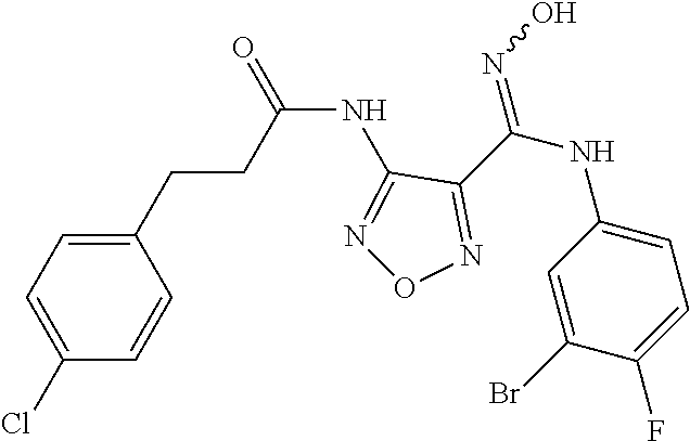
C(NC1=NON=C1C(NC1=CC=C(F)C(Br)=C1)=NO)(=O)CCC1=CC=C(Cl)C=C1
